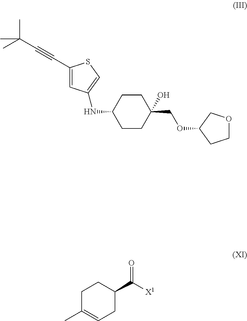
C1CC(COC2COCC2)(O)CCC1NC1=CSC(C#CC(C)(C)C)=C1.C1C(C)=CCC(C([X1])=O)C1
